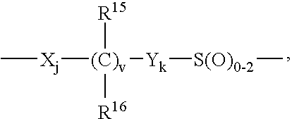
C[Xj][(C)v]([R15])([R16])[Yk][S(O)0-2]C
